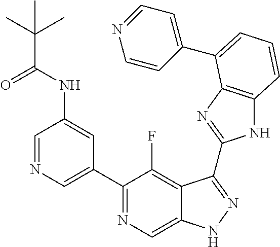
C1=NC=C(C2=NC=C3C(=C2F)C(C2=NC4=C(N2)C=CC=C4C2=CC=NC=C2)=NN3)C=C1NC(C(C)(C)C)=O
